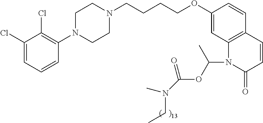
C1(Cl)=CC=CC(N2CCN(CCCCOC3=CC4=C(C=C3)C=CC(=O)N4C(OC(N(C)CC)=O)C)CC2)=C1Cl
